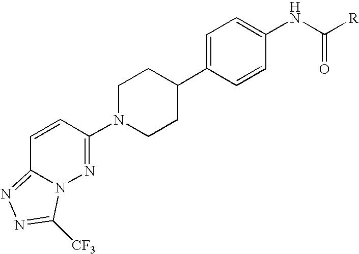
C1=CC(N2CCC(C3=CC=C(NC([R])=O)C=C3)CC2)=NN2C1=NN=C2[CF3]
